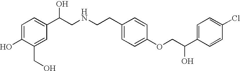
C1=C(O)C(CO)=CC(C(CNCCC2=CC=C(OCC(C3=CC=C(Cl)C=C3)O)C=C2)O)=C1
